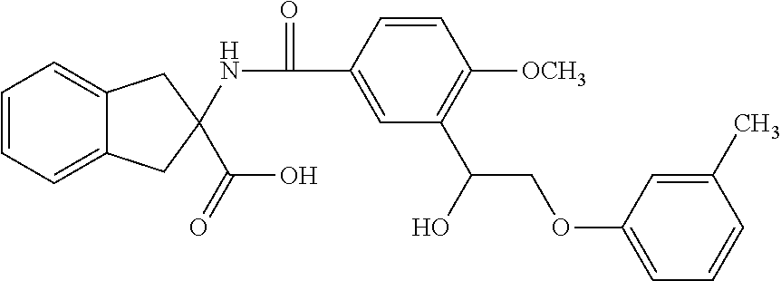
C1=CC=C2C(=C1)CC(C(O)=O)(NC(C1=CC(C(COC3=CC=CC(C)=C3)O)=C([OCH3])C=C1)=O)C2
